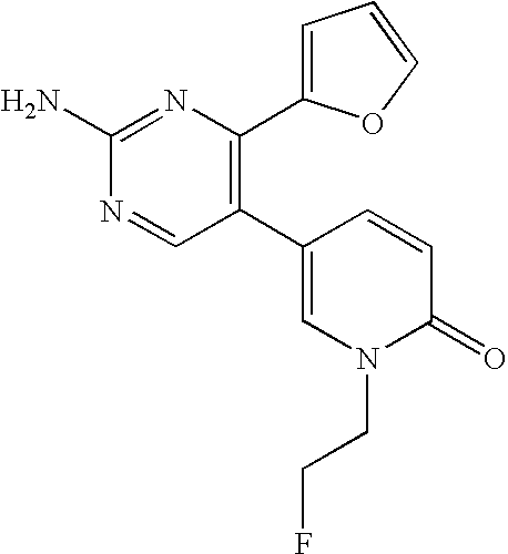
C1(C2=C(C3=CC=CO3)N=C(N)N=C2)=CN(CCF)C(=O)C=C1
